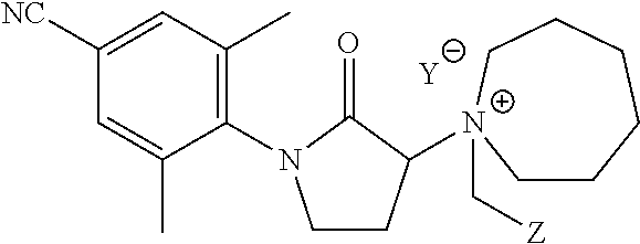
[Y].C1CC([N+]2(C[Z])CCCCCC2)C(=O)N1C1=C(C)C=C([NC])C=C1C
